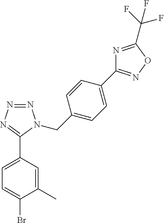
N1=NN=C(C2=CC=C(Br)C(C)=C2)N1CC1=CC=C(C2=NOC(C(F)(F)F)=N2)C=C1
